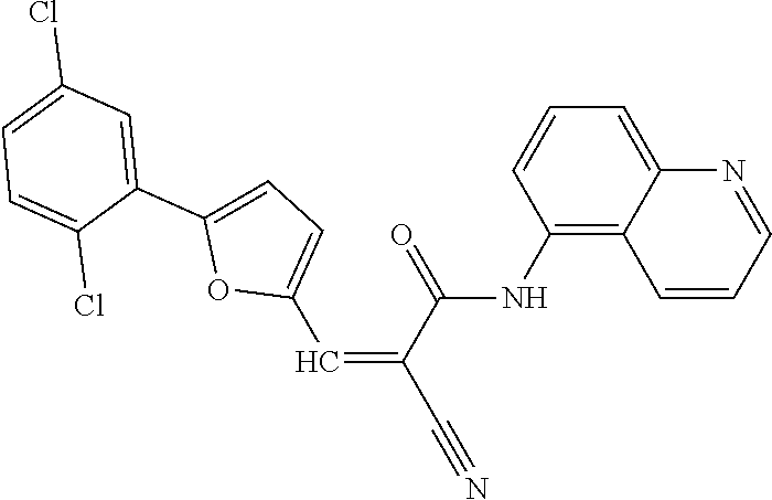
C1(NC(C(C#N)=CC2=CC=C(C3=CC(Cl)=CC=C3Cl)O2)=O)=C2C(=CC=C1)N=CC=C2
